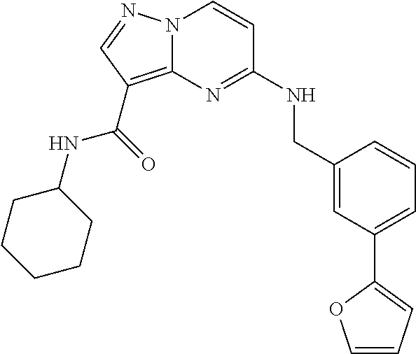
C1=C(C2=CC=CO2)C=C(CNC2=NC3=C(C(NC4CCCCC4)=O)C=NN3C=C2)C=C1
